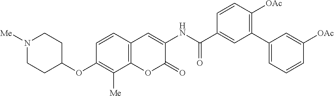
N1([Me])CCC(OC2=C([Me])C3=C(C=C2)C=C(NC(C2=CC(C4=CC=CC([OAc])=C4)=C([OAc])C=C2)=O)C(=O)O3)CC1
